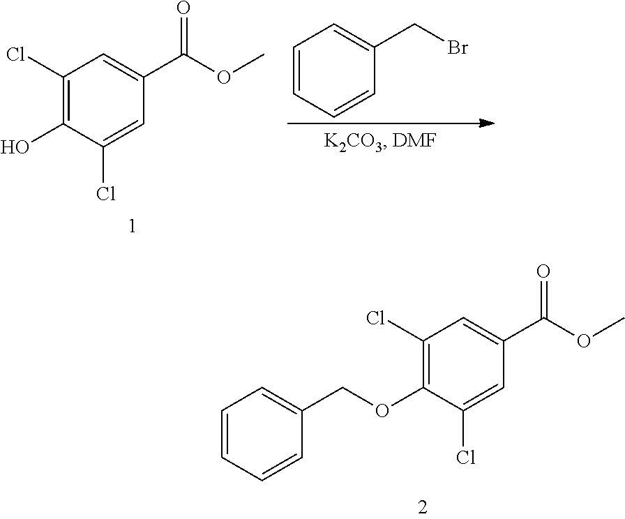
C1(Cl)=C(OCC2=CC=CC=C2)C(Cl)=CC(C(OC)=O)=C1.C1(Cl)=C(O)C(Cl)=CC(C(OC)=O)=C1.C1=CC=CC(CBr)=C1
